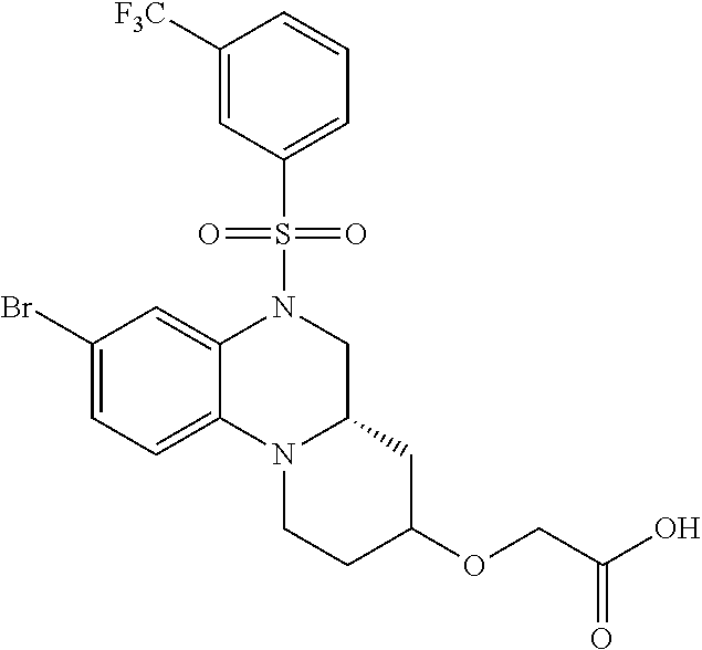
C1(Br)=CC=C2C(=C1)N(S(=O)(=O)C1=CC=CC([F3C])=C1)CC1N2CCC(OCC(O)=O)C1
